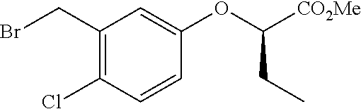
C1(CBr)=C(Cl)C=CC(OC([CO2Me])CC)=C1
